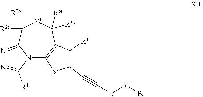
N12C3=C(C([R3a])([R3b])[Y1]C([R2a])([R2b])C1=NN=C2[R1])C([R4])=C(C#C[L][Y]B)S3
